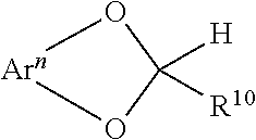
[Arn]1OC([H])([R10])O1
